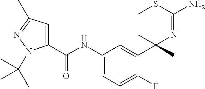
C(NC1=CC=C(F)C(C2(C)N=C(N)SCC2)=C1)(=O)C1=CC(C)=NN1C(C)(C)C
